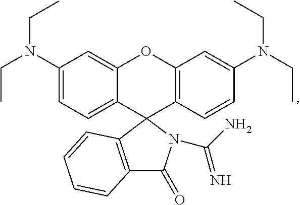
C1(N(CC)CC)=CC=C2C(=C1)OC1=C(C=CC(N(CC)CC)=C1)C21N(C(N)=N)C(=O)C2=C1C=CC=C2
